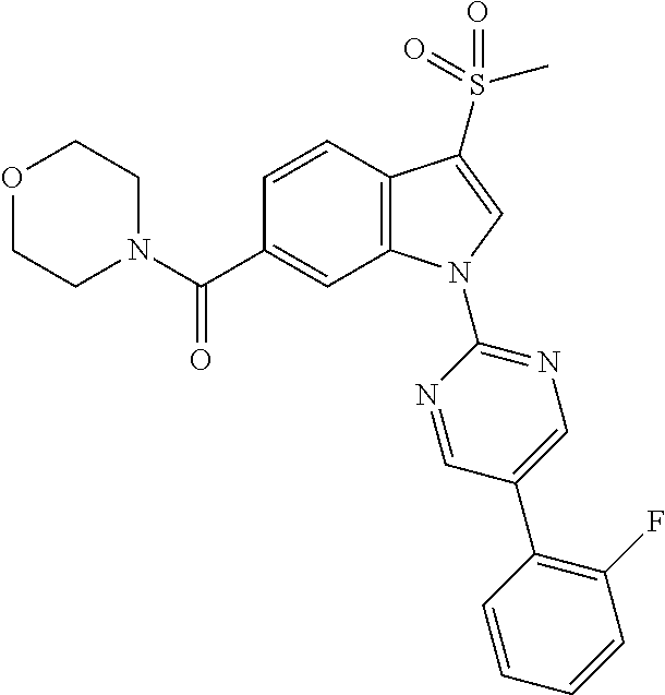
N1(C(C2=CC3=C(C=C2)C(S(C)(=O)=O)=CN3C2=NC=C(C3=C(F)C=CC=C3)C=N2)=O)CCOCC1
